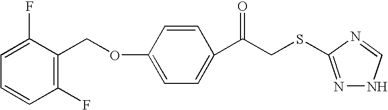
C1=CC(F)=C(COC2=CC=C(C(CSC3=NNC=N3)=O)C=C2)C(F)=C1
